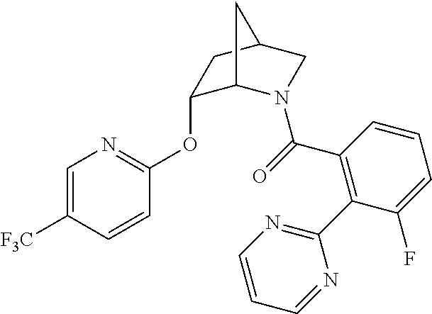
C1=C([F3C])C=CC(OC2C3N(C(=O)C4=C(C5=NC=CC=N5)C(F)=CC=C4)CC(C2)C3)=N1
